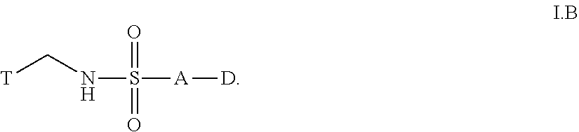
[T]CNS([A][D])(=O)=O
